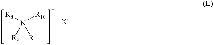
[R8]N([R10])([R9])[R11]
